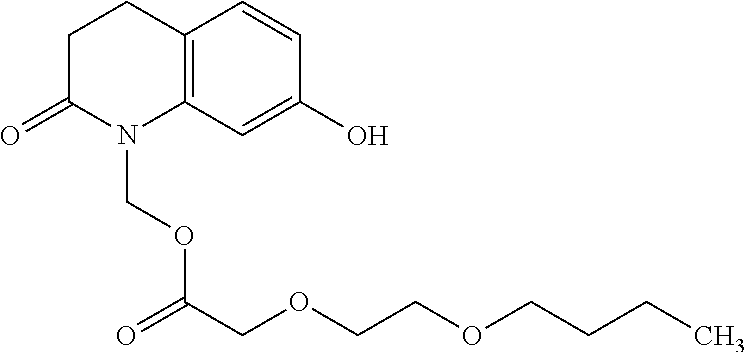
C1C(=O)N(COC(COCCOCCCC)=O)C2=C(C1)C=CC(O)=C2
